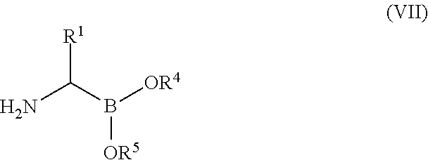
[R1]C(B([OR4])[OR5])N
